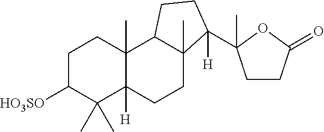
C1C([HO3SO])C(C)(C)C2([H])C(C)(C1)C1C(C)(CC2)C(C2(C)CCC(=O)O2)([H])CC1
